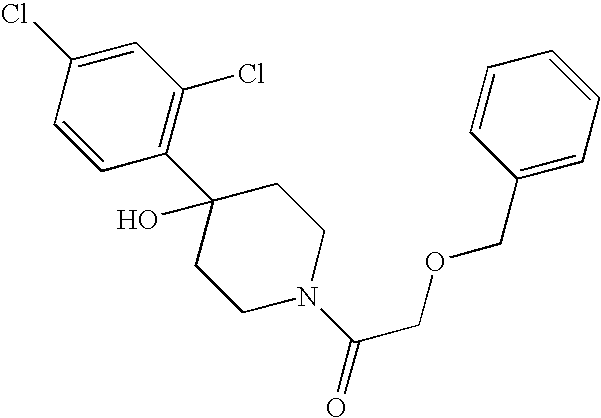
C1(C2(O)CCN(C(=O)COCC3=CC=CC=C3)CC2)=C(Cl)C=C(Cl)C=C1
